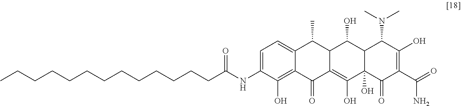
C1=C(NC(=O)CCCCCCCCCCCCC)C(O)=C2C(=C1)C(C)C1C(=C(O)C3(O)C(C1O)C(N(C)C)C(O)=C(C(=O)N)C3=O)C2=O
